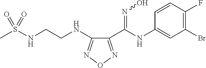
C1(C(=NO)NC2=CC(Br)=C(F)C=C2)=NON=C1NCCNS(C)(=O)=O
